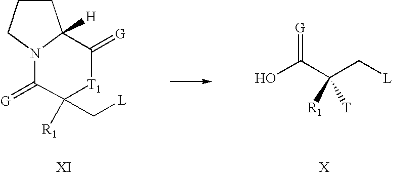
C1CCN2C1([H])C(=[G])[T1]C([R1])(C[L])C2=[G].OC(C(C[L])([T])[R1])=[G]
